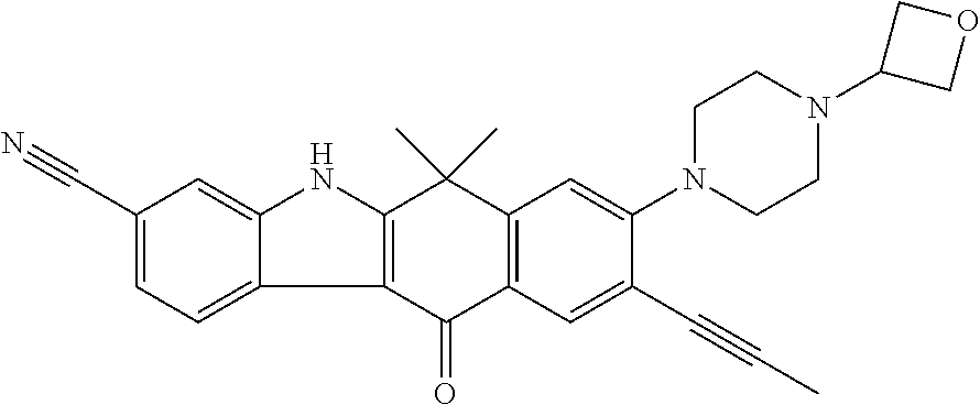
C12=C(C(=O)C3=C(C1(C)C)C=C(N1CCN(C4COC4)CC1)C(C#CC)=C3)C1=CC=C(C#N)C=C1N2
